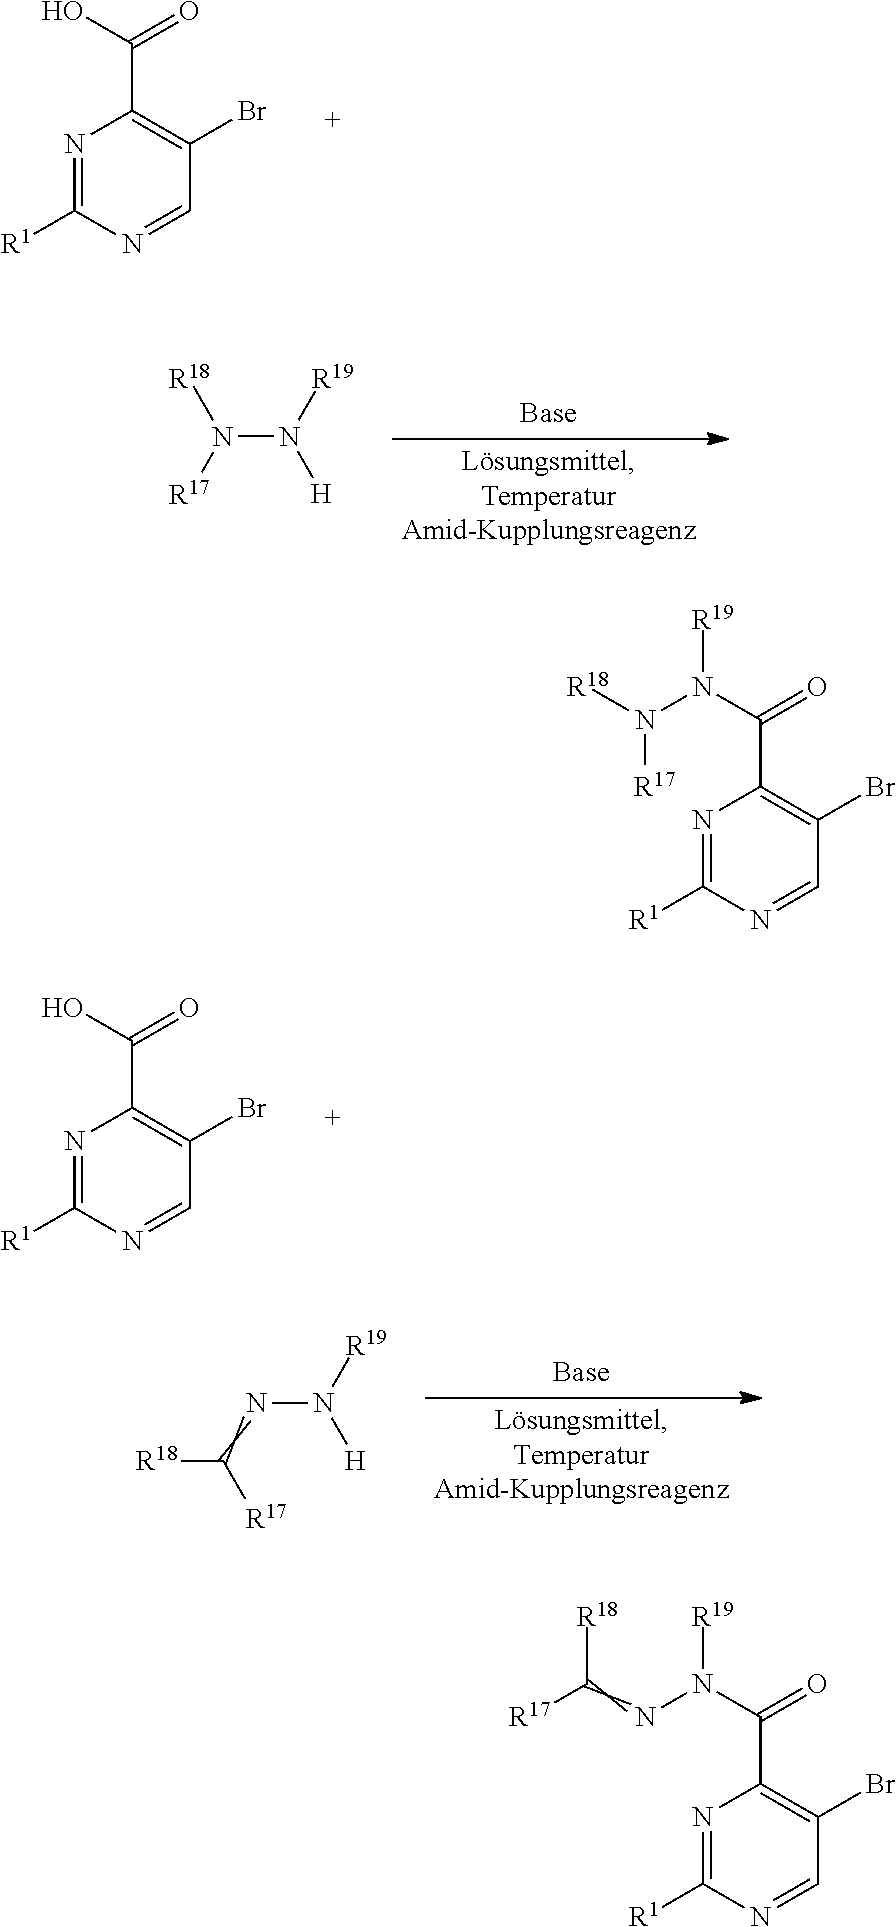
N1=C([R1])N=CC(Br)=C1C(=O)O.N(N([H])[R19])([R18])[R17].N1=C([R1])N=CC(Br)=C1C(=O)O.[R18]C([R17])=NN([H])[R19].N1=C([R1])N=CC(Br)=C1C(=O)N([R19])N([R17])[R18].N1=C([R1])N=CC(Br)=C1C(=O)N([R19])N=C([R18])[R17]
